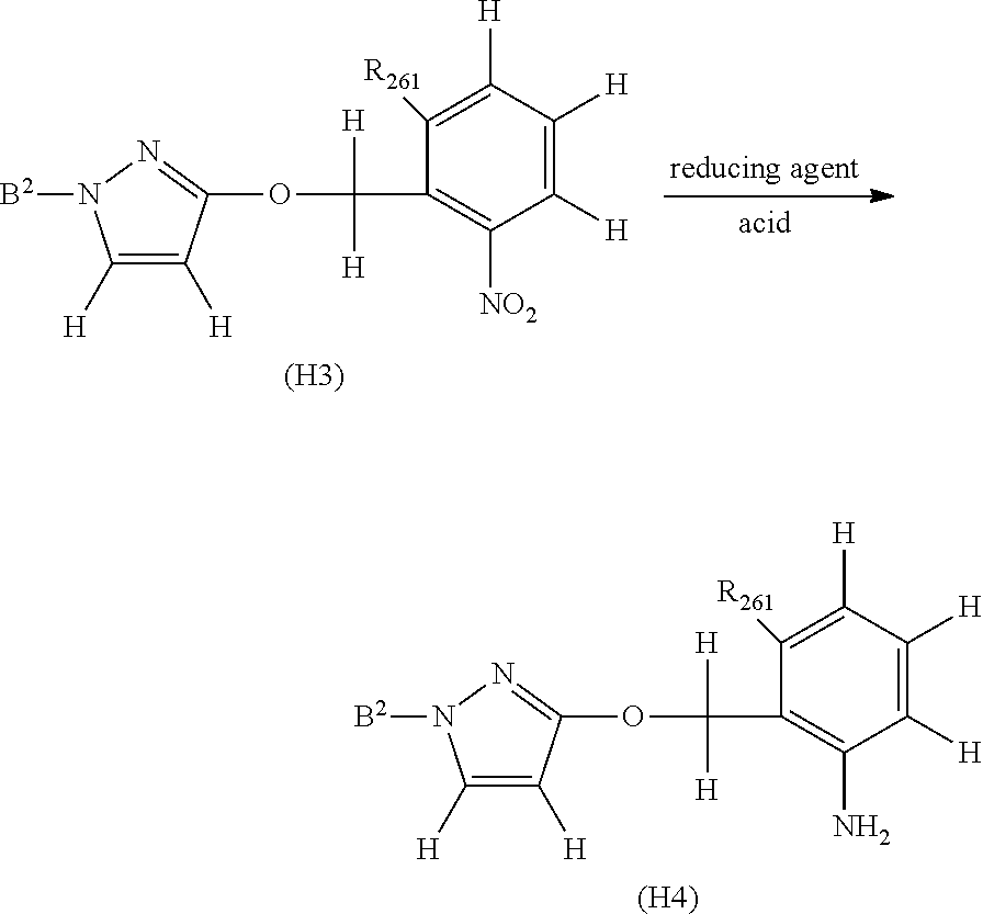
C1([H])=C([H])C([H])=C([R261])C(C([H])([H])OC2=NN([B2])C([H])=C2[H])=C1N.[(H4)].C1([H])=C([H])C([H])=C([R261])C(C([H])([H])OC2=NN([B2])C([H])=C2[H])=C1[NO2].[(H3)]
